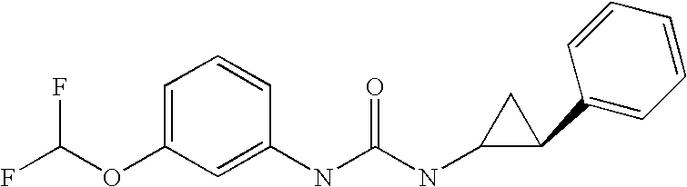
FC(OC1=CC=CC(NC(NC2C(C3=CC=CC=C3)C2)=O)=C1)F
